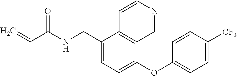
C1=C(CNC(C=C)=O)C2=C(C(OC3=CC=C([CF3])C=C3)=C1)C=NC=C2
